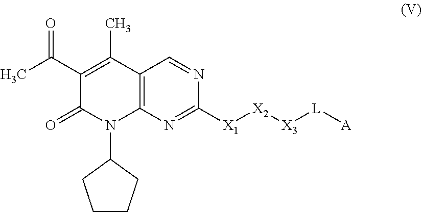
C12=C(N=C([X1][X2][X3][L][A])N=C1)N(C1CCCC1)C(=O)C(C(=O)C)=C2C
